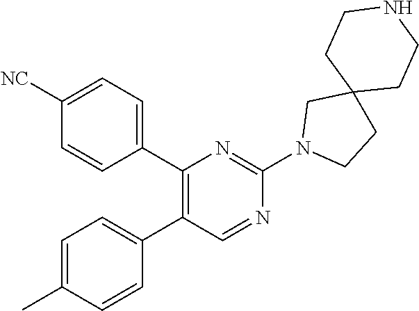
C1(C2=CC=C([NC])C=C2)=C(C2=CC=C(C)C=C2)C=NC(N2CCC3(C2)CCNCC3)=N1
